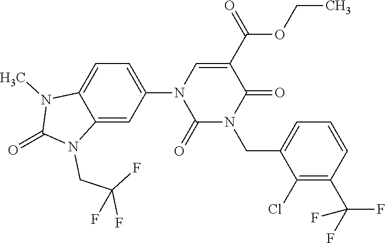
C1(N2C(=O)N(CC3=CC=CC(C(F)(F)F)=C3Cl)C(=O)C(C(OCC)=O)=C2)=CC=C2C(=C1)N(CC(F)(F)F)C(=O)N2C
